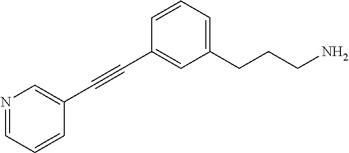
C1(C#CC2=CC(CCCN)=CC=C2)=CN=CC=C1
